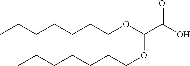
CCCCCCCOC(C(O)=O)OCCCCCCC
